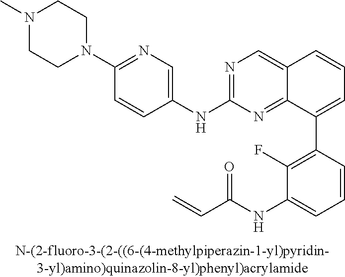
N1=C(NC2=CN=C(N3CCN(C)CC3)C=C2)N=C2C(=C1)C=CC=C2C1=C(F)C(NC(C=C)=O)=CC=C1
